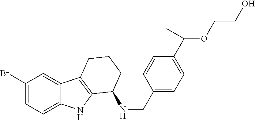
C1(Br)=CC=C2C(=C1)C1=C(N2)C(NCC2=CC=C(C(OCCO)(C)C)C=C2)CCC1
